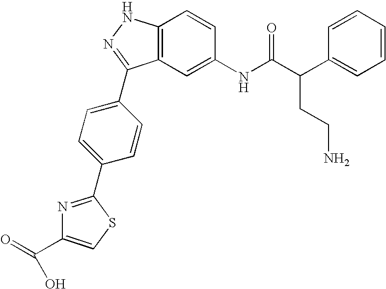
C12=C(C=C(NC(C(C3=CC=CC=C3)CCN)=O)C=C1)C(C1=CC=C(C3=NC(C(=O)O)=CS3)C=C1)=NN2
